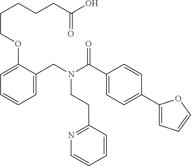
C1=C(CN(C(C2=CC=C(C3=CC=CO3)C=C2)=O)CCC2=NC=CC=C2)C(OCCCCCC(O)=O)=CC=C1
